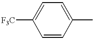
[F3C]C1=CC=C(C)C=C1
